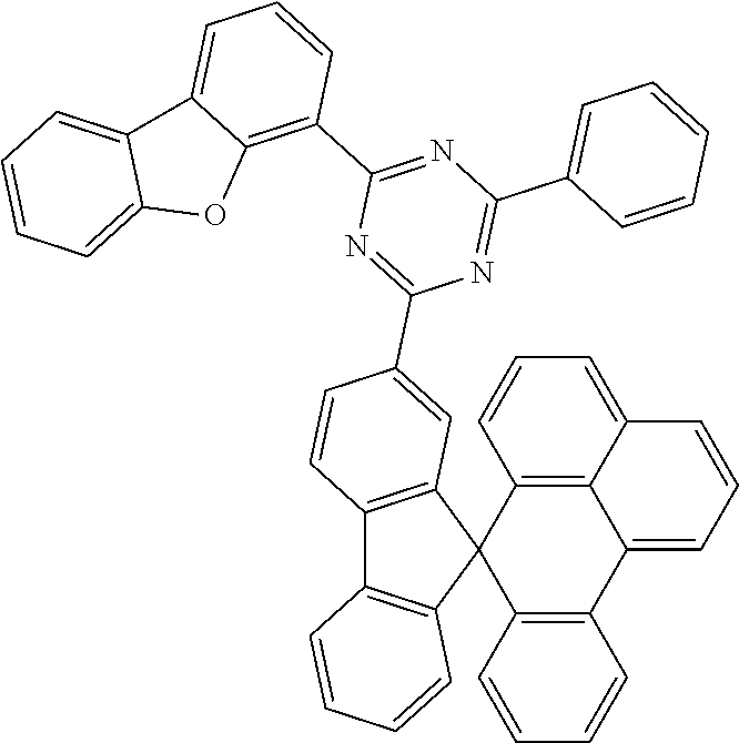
C12=C3C(=CC=C1)C=CC=C3C1=C(C23C2=C(C4=C3C=CC=C4)C=CC(C3=NC(C4=C5C(=CC=C4)C4=CC=CC=C4O5)=NC(C4=CC=CC=C4)=N3)=C2)C=CC=C1
